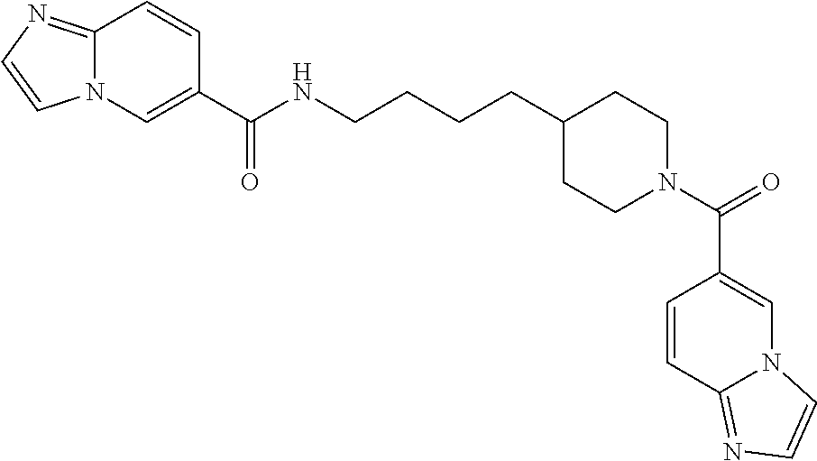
C1(C(NCCCCC2CCN(C(C3=CN4C(=NC=C4)C=C3)=O)CC2)=O)=CN2C(=NC=C2)C=C1
